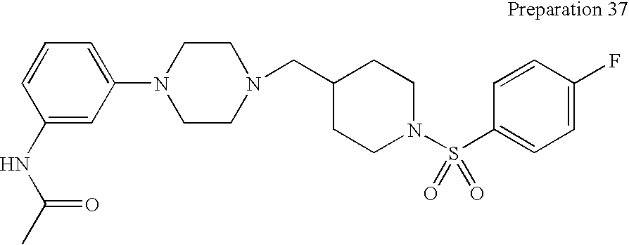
C1(NC(C)=O)=CC(N2CCN(CC3CCN(S(C4=CC=C(F)C=C4)(=O)=O)CC3)CC2)=CC=C1
